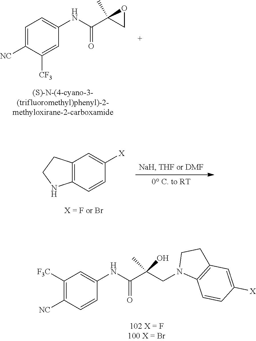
C1=C([NC])C([CF3])=CC(NC(C2(C)CO2)=O)=C1.C12=C(C=CC([X])=C1)NCC2.C1([F3C])=C([NC])C=CC(NC(C(CN2C3=C(CC2)C=C([X])C=C3)(C)O)=O)=C1
